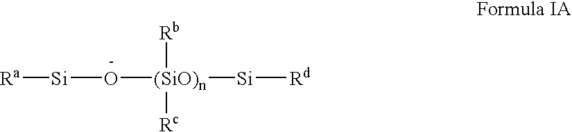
[Ra][Si]O[(SiO)n]([Si][Rd])([Rb])[Rc]
